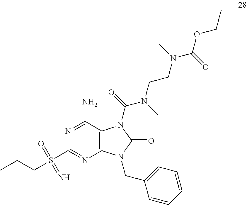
N1=C(N)C2=C(N=C1S(CCC)(=O)=N)N(CC1=CC=CC=C1)C(=O)N2C(=O)N(C)CCN(C(OCC)=O)C
